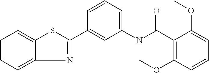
C1=CC=C2N=C(C3=CC(NC(C4=C(OC)C=CC=C4OC)=O)=CC=C3)SC2=C1
